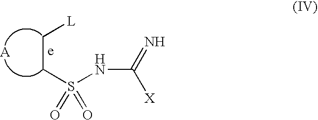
C(CS(NC(=N)[X])(=O)=O)[L].[A]
